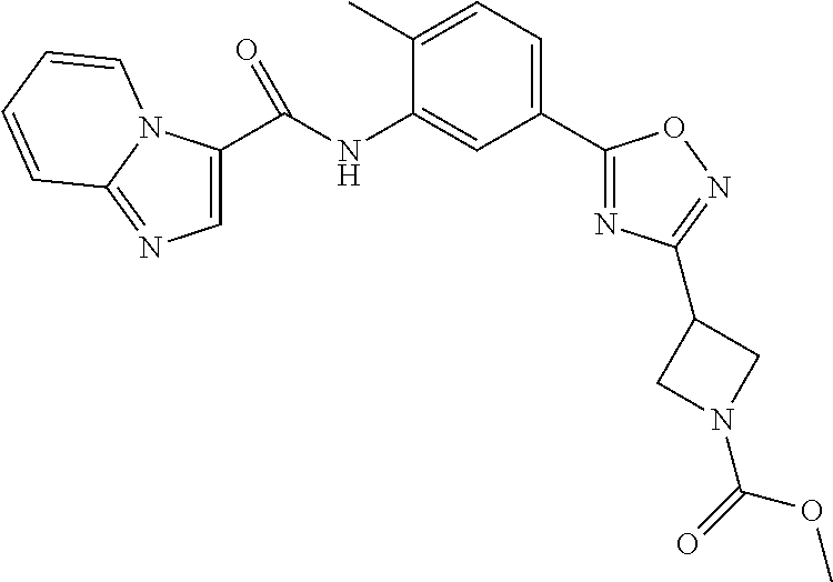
C1(C2=CC=C(C)C(NC(=O)C3=CN=C4N3C=CC=C4)=C2)=NC(C2CN(C(=O)OC)C2)=NO1
